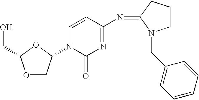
O1CC(N2C(=O)N=C(N=C3N(CC4=CC=CC=C4)CCC3)C=C2)OC1CO
